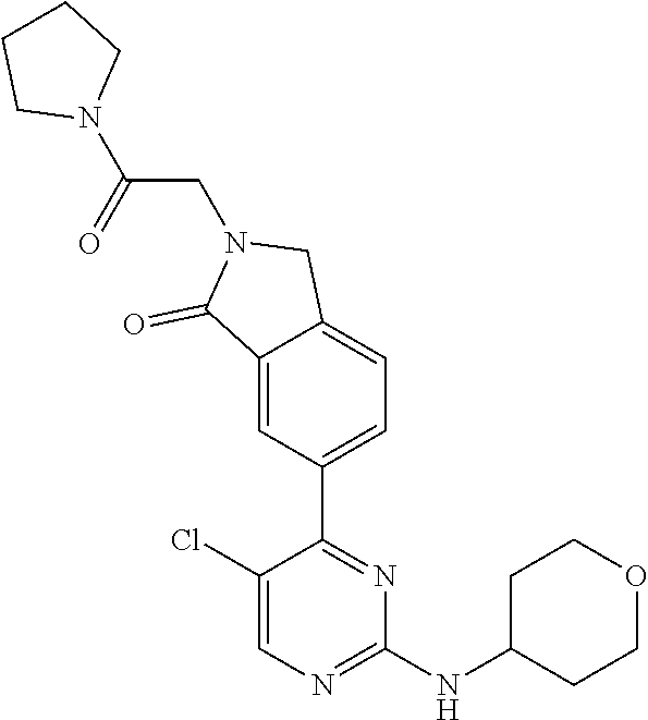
C1(Cl)=CN=C(NC2CCOCC2)N=C1C1=CC=C2C(=C1)C(=O)N(CC(N1CCCC1)=O)C2
